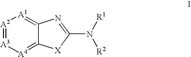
[A2]1=[A3][A4]=C2C(=[A1]1)N=C(N([R1])[R2])[X]2
